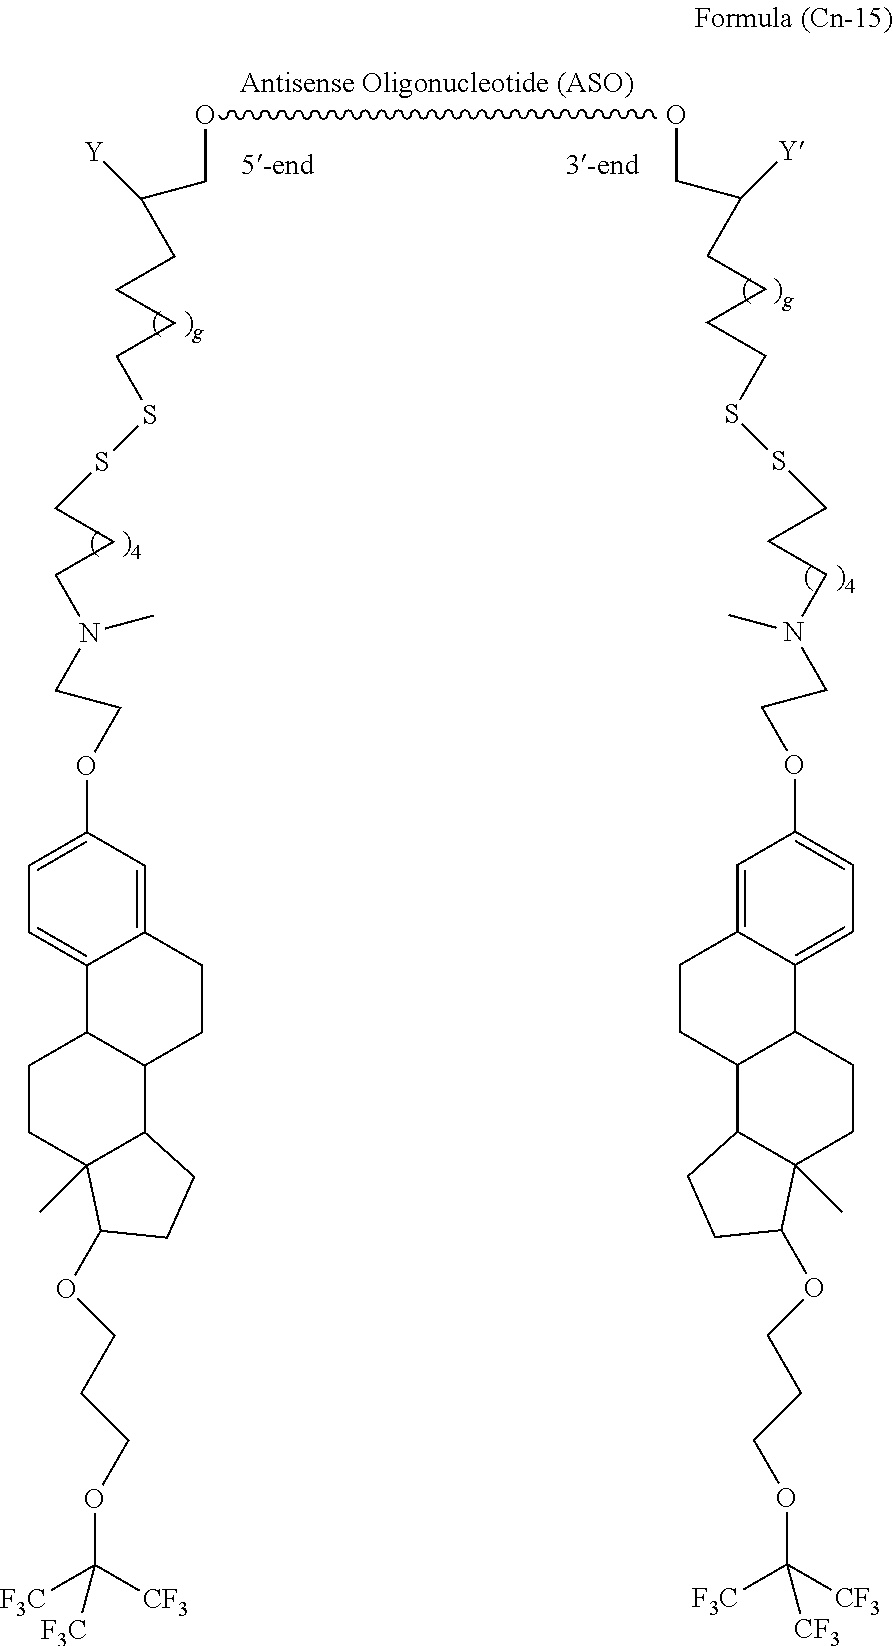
O(CC(CCCCSSCCCN(CCOC1=CC=C2C(=C1)CCC1C2CCC2(C)C1CCC2OCCCOC([F3C])([CF3])[F3C])C)[Y])OCC(CCCCSSCCCN(CCOC1=CC=C2C(=C1)CCC1C2CCC2(C)C1CCC2OCCCOC([CF3])([F3C])[CF3])C)[Y]
